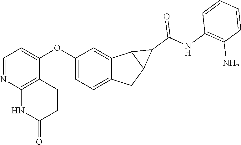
C1(OC2=CC=NC3=C2CCC(=O)N3)=CC=C2C(=C1)C1C(C2)C1C(=O)NC1=C(N)C=CC=C1
